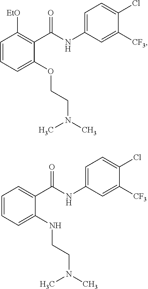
C1=CC=C(OCCN(C)C)C(C(NC2=CC=C(Cl)C([CF3])=C2)=O)=C1[EtO].C1=CC=C(NCCN(C)C)C(C(NC2=CC=C(Cl)C([CF3])=C2)=O)=C1
